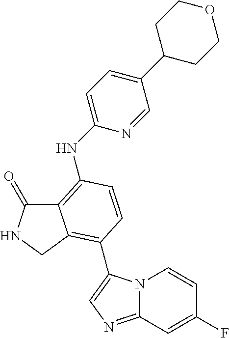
C12=C(NC3=CC=C(C4CCOCC4)C=N3)C=CC(C3=CN=C4N3C=CC(F)=C4)=C1CNC2=O
